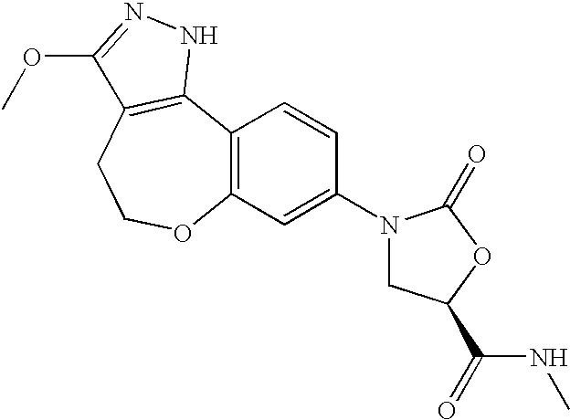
C12=C(C=C(N3CC(C(NC)=O)OC3=O)C=C1)OCCC1=C2NN=C1OC
